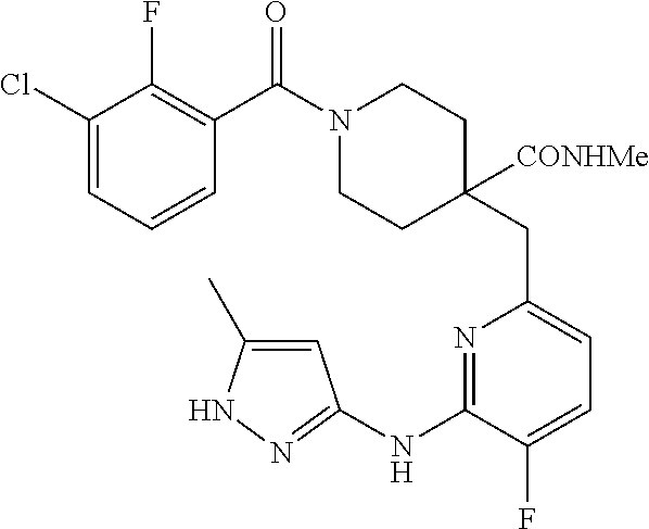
C1(Cl)=CC=CC(C(=O)N2CCC(CC3=CC=C(F)C(NC4=NNC(C)=C4)=N3)([CONHMe])CC2)=C1F
